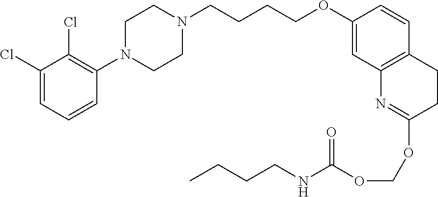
C1(Cl)=CC=CC(N2CCN(CCCCOC3=CC4=C(C=C3)CCC(OCOC(NCCCC)=O)=N4)CC2)=C1Cl
